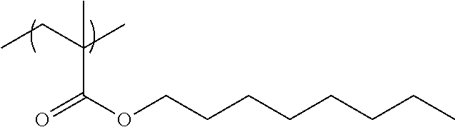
CCC(C)(C(OCCCCCCCC)=O)C
